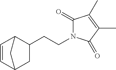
C1(CCN2C(=O)C(C)=C(C)C2=O)C2C=CC(C1)C2
